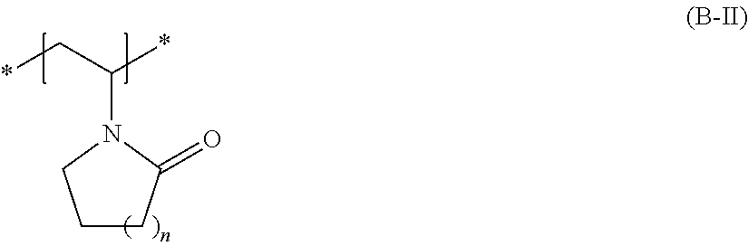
C(C(*)N1CCCC1=O)*
